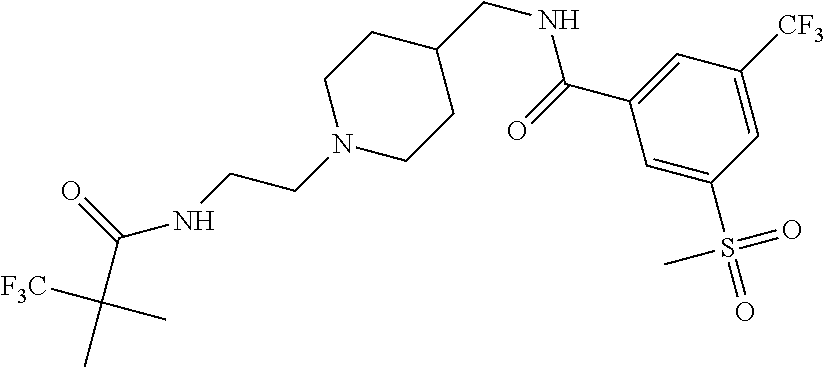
N1(CCNC(C(C)([F3C])C)=O)CCC(CNC(C2=CC([CF3])=CC(S(=O)(=O)C)=C2)=O)CC1
